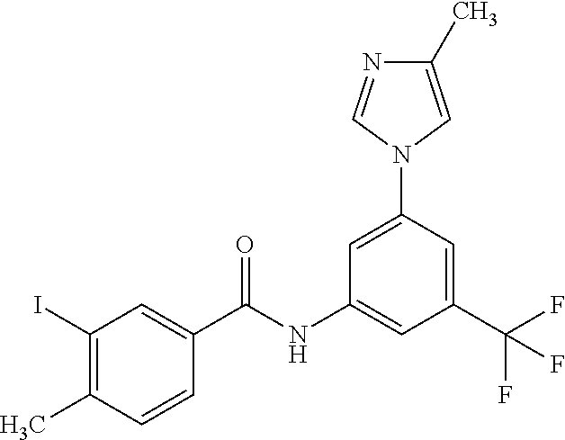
C1=C(C(F)(F)F)C=C(NC(C2=CC(I)=C(C)C=C2)=O)C=C1N1C=C(C)N=C1
